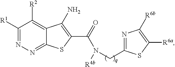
C1([R1])=NN=C2C(=C1[R2])C(N)=C(C(=O)N([R4b])CC1=NC([R6b])=C([R6a])S1)S2
